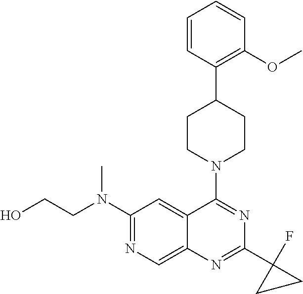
C12=CN=C(N(CCO)C)C=C1C(N1CCC(C3=C(OC)C=CC=C3)CC1)=NC(C1(F)CC1)=N2
